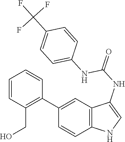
C12=C(C=C(C3=C(CO)C=CC=C3)C=C1)C(NC(=O)NC1=CC=C(C(F)(F)F)C=C1)=CN2
